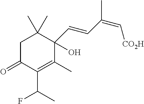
C1C(=O)C(C(C)F)=C(C)C(O)(C=CC(=C[CO2H])C)C1(C)C
